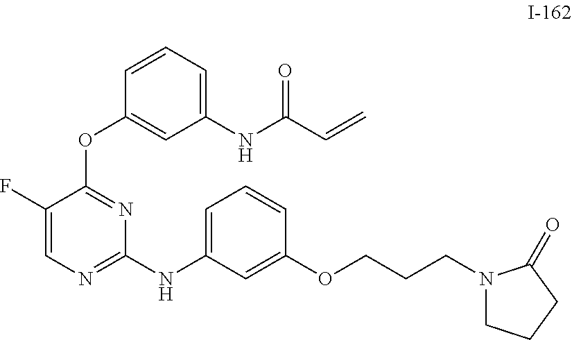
N1(CCCOC2=CC(NC3=NC=C(F)C(OC4=CC(NC(C=C)=O)=CC=C4)=N3)=CC=C2)CCCC1=O
